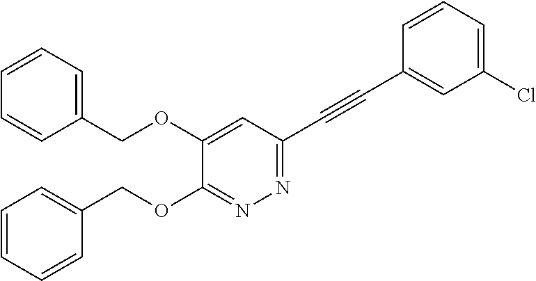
C1=C(OCC2=CC=CC=C2)C(OCC2=CC=CC=C2)=NN=C1C#CC1=CC(Cl)=CC=C1
